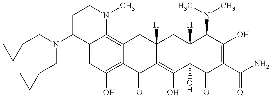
C(N(C1C2=CC(O)=C3C(=C2N(C)CC1)CC1([H])C(=C(O)C2(O)C([H])(C1)C(N(C)C)C(O)=C(C(N)=O)C2=O)C3=O)CC1CC1)C1CC1
